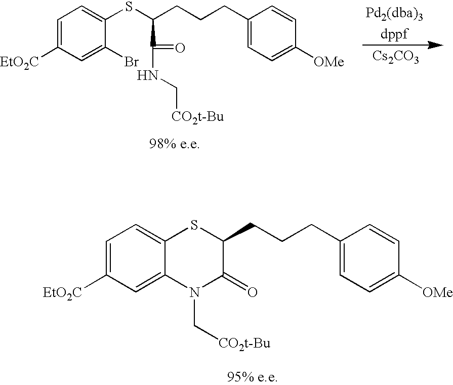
C1=C([EtO2C])C=C(Br)C(SC(CCCC2=CC=C([OMe])C=C2)C(NC[CO2t-Bu])=O)=C1.[Pd2(dba)3].[Cs2CO3].C1=C([EtO2C])C=C2C(=C1)SC(CCCC1=CC=C([OMe])C=C1)C(=O)N2C[CO2t-Bu]
